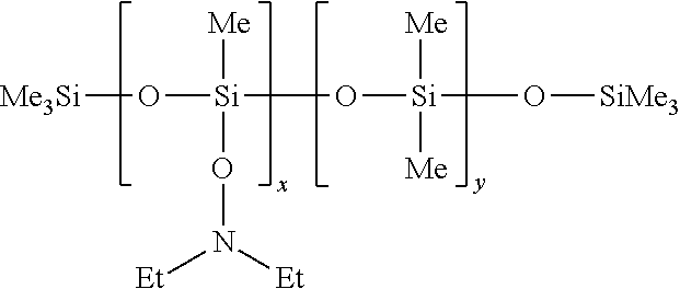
[Me3Si]O[Si]([Me])(ON([Et])[Et])O[Si](O[SiMe3])([Me])[Me]
